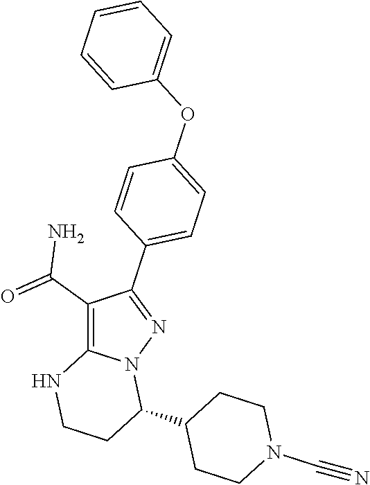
C1(OC2=CC=C(C3=NN4C(=C3C(N)=O)NCCC4C3CCN(C#N)CC3)C=C2)=CC=CC=C1
